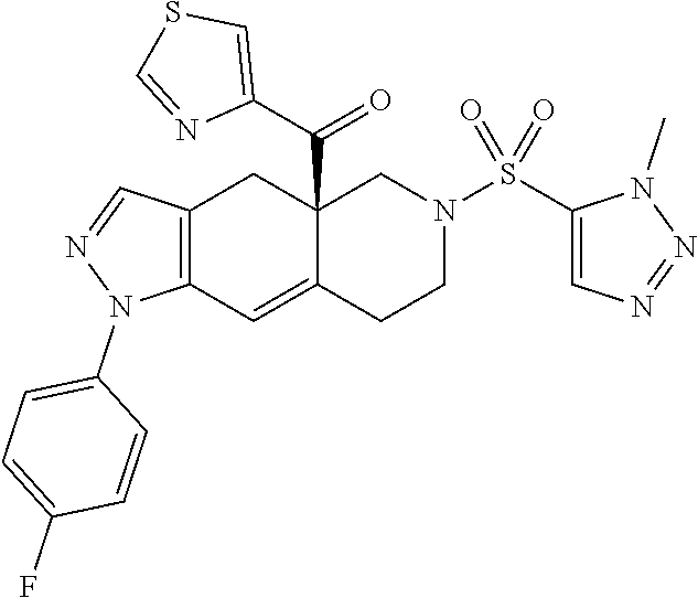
C12=C(C=C3C(C(C4=CSC=N4)=O)(C1)CN(S(C1=CN=NN1C)(=O)=O)CC3)N(C1=CC=C(F)C=C1)N=C2
